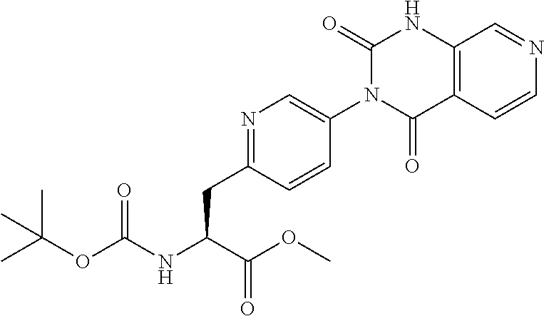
C(C(C(=O)OC)NC(=O)OC(C)(C)C)C1=NC=C(N2C(=O)NC3=C(C=CN=C3)C2=O)C=C1
